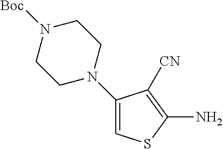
C1(N2CCN([Boc])CC2)=CSC(N)=C1[CN]
